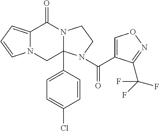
C12=CC=CN1CC1(C3=CC=C(Cl)C=C3)N(C2=O)CCN1C(C1=CON=C1C(F)(F)F)=O
